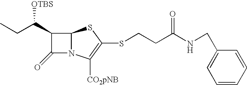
C1(C(CC)[OTBS])C(=O)N2C1SC(SCCC(NCC1=CC=CC=C1)=O)=C2[CO2pNB]
